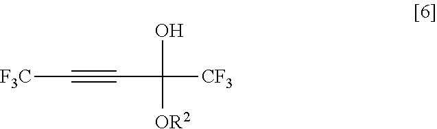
[F3C]C#CC([CF3])(O)[OR2]
